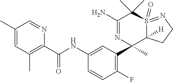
CC1=CC(C)=C(C(NC2=CC(C3(C)C4([H])S(=O)(=NCC4)C(C)(C)C(N)=N3)=C(F)C=C2)=O)N=C1
